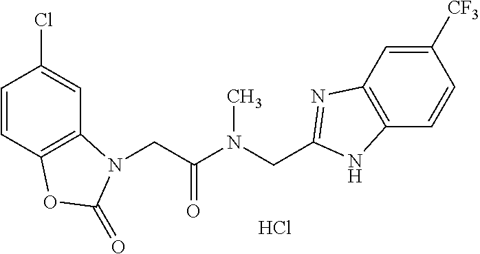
C1=CC2=C(C=C1Cl)N(CC(N(CC1=NC3=C(C=CC([CF3])=C3)N1)C)=O)C(=O)O2.Cl
